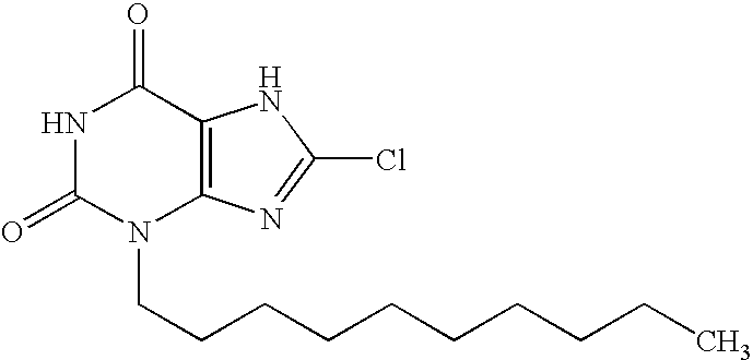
N1C(=O)N(CCCCCCCCCC)C2=C(C1=O)NC(Cl)=N2
